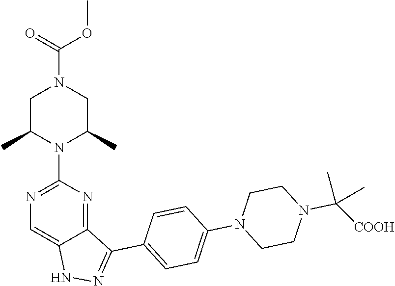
N1(C(C)(C)[COOH])CCN(C2=CC=C(C3=NNC4=CN=C(N5C(C)CN(C(=O)OC)CC5C)N=C34)C=C2)CC1
